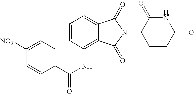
C1=C2C(=C(NC(C3=CC=C([NO2])C=C3)=O)C=C1)C(=O)N(C1CCC(=O)NC1=O)C2=O
